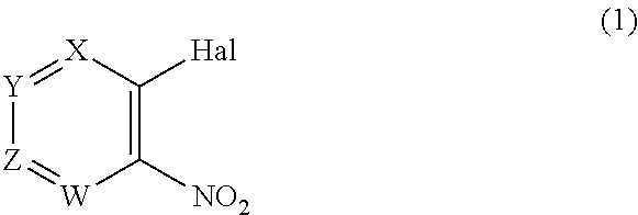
[Y]1=[X]C([Hal])=C([NO2])[W]=[Z]1
